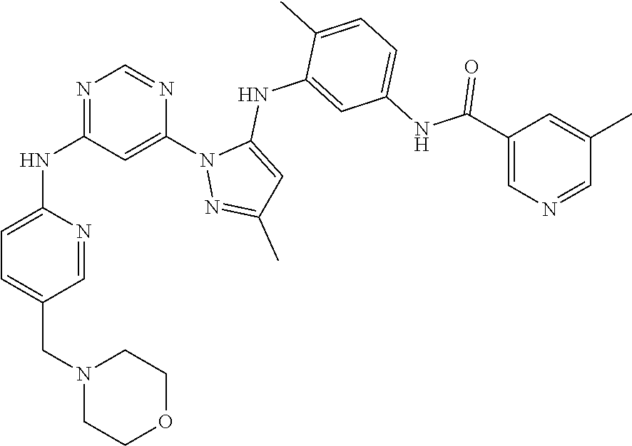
N1=C(NC2=CC=C(CN3CCOCC3)C=N2)C=C(N2N=C(C)C=C2NC2=CC(NC(C3=CN=CC(C)=C3)=O)=CC=C2C)N=C1
